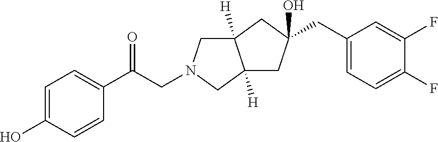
C1=C(O)C=CC(C(CN2CC3([H])C([H])(C2)CC(O)(CC2=CC=C(F)C(F)=C2)C3)=O)=C1
